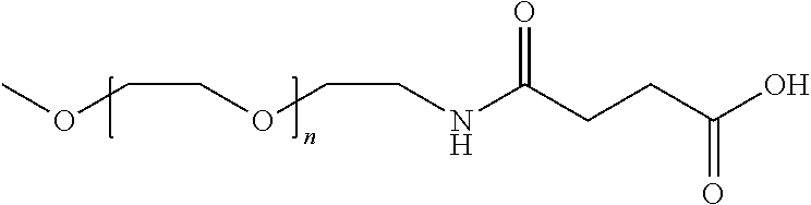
COCCOCCNC(CCC(O)=O)=O
